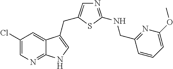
C1(Cl)=CN=C2C(=C1)C(CC1=CN=C(NCC3=NC(OC)=CC=C3)S1)=CN2
